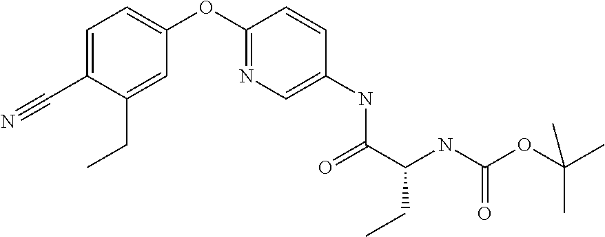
C1(OC2=NC=C(NC(C(NC(OC(C)(C)C)=O)CC)=O)C=C2)=CC=C(C#N)C(CC)=C1
